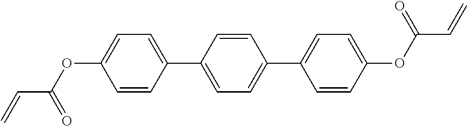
C1=CC(C2=CC=C(C3=CC=C(OC(C=C)=O)C=C3)C=C2)=CC=C1OC(=O)C=C
